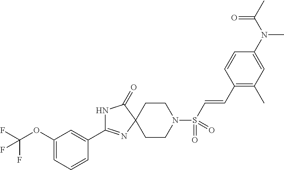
C1(OC(F)(F)F)=CC=CC(C2=NC3(C(=O)N2)CCN(S(C=CC2=C(C)C=C(N(C)C(=O)C)C=C2)(=O)=O)CC3)=C1
